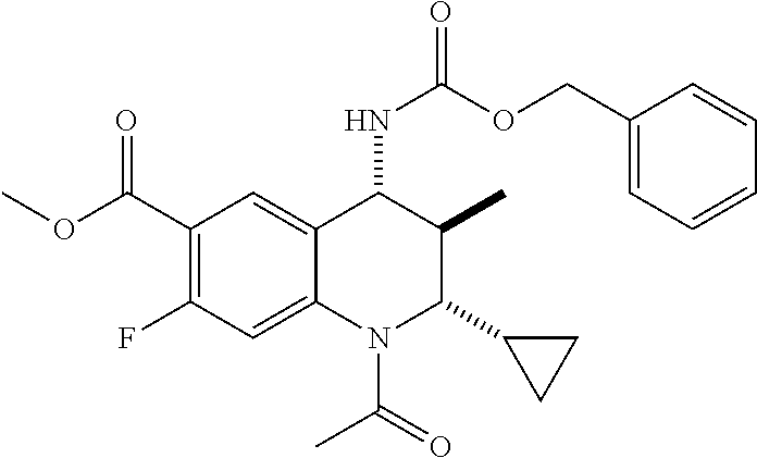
C1(C(OC)=O)=C(F)C=C2C(=C1)C(NC(OCC1=CC=CC=C1)=O)C(C)C(C1CC1)N2C(=O)C
